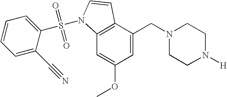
C1=C(CN2CCN([H])CC2)C2=C(C=C1OC)N(S(=O)(=O)C1=CC=CC=C1C#N)C=C2
